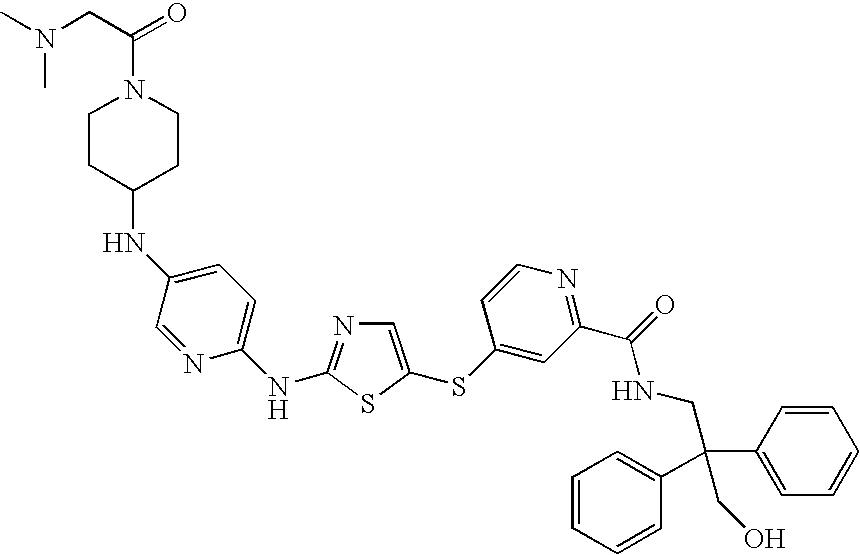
C1CC(NC2=CC=C(NC3=NC=C(SC4=CC(C(=O)NCC(C5=CC=CC=C5)(CO)C5=CC=CC=C5)=NC=C4)S3)N=C2)CCN1C(CN(C)C)=O
